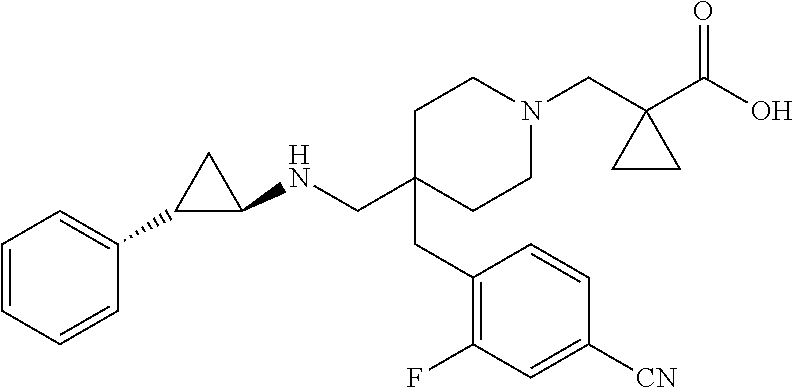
C1C(CC2=C(F)C=C([CN])C=C2)(CNC2CC2C2=CC=CC=C2)CCN(CC2(C(O)=O)CC2)C1
